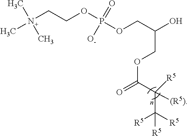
OC(COP(OCCN(C)(C)C)(=O)[O-])COC(=O)C([(R5)])([R5])C([R5])([R5])[R5]
